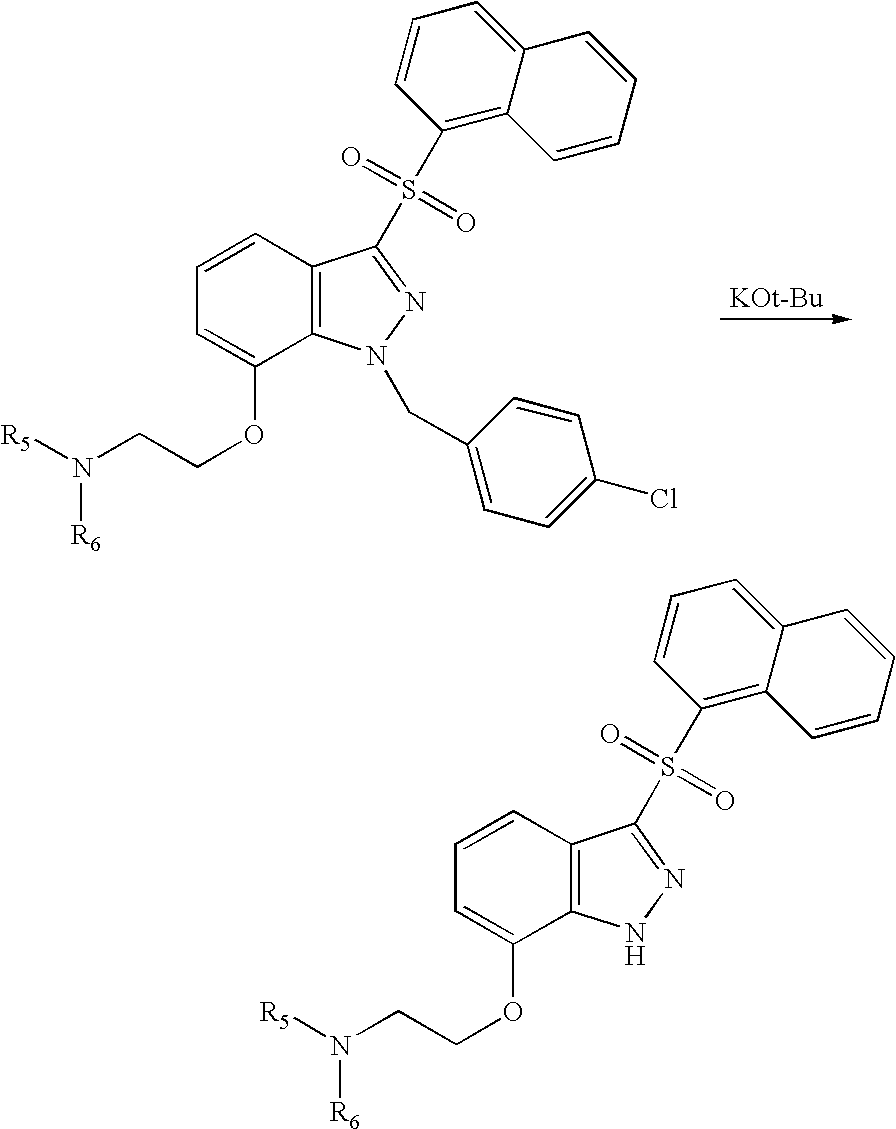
[KOt-Bu].N(CCOC1=CC=CC2=C1N(CC1=CC=C(Cl)C=C1)N=C2S(C1=C2C(=CC=C1)C=CC=C2)(=O)=O)([R5])[R6].N(CCOC1=CC=CC2=C1NN=C2S(C1=C2C(=CC=C1)C=CC=C2)(=O)=O)([R5])[R6]
